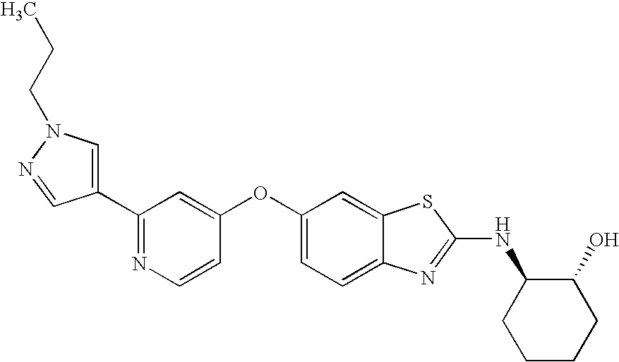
N1=C(C2=CN(CCC)N=C2)C=C(OC2=CC=C3C(=C2)SC(NC2CCCCC2O)=N3)C=C1
